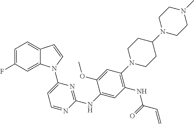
C1(NC2=NC(N3C4=CC(F)=CC=C4C=C3)=CC=N2)=CC(NC(C=C)=O)=C(N2CCC(N3CCN(C)CC3)CC2)C=C1OC
